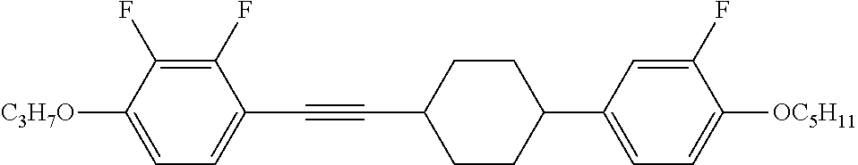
C1(F)=C(F)C([C3H7O])=CC=C1C#CC1CCC(C2=CC=C([OC5H11])C(F)=C2)CC1
